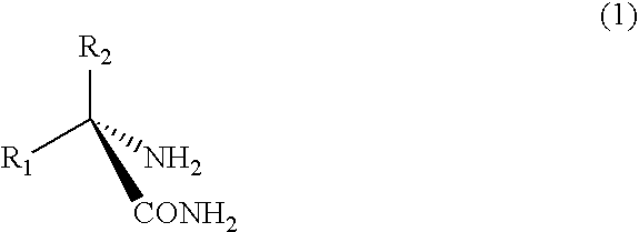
[R1]C(N)([R2])[CONH2]
